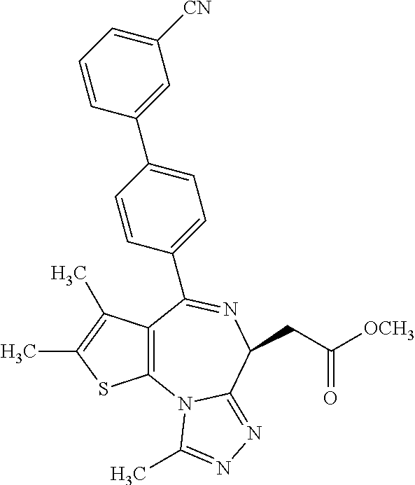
C12=C(C(C)=C(C)S1)C(C1=CC=C(C3=CC([CN])=CC=C3)C=C1)=NC(CC([OCH3])=O)C1=NN=C(C)N21
